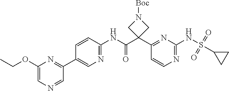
C1(C2(C(NC3=NC=C(C4=NC(OCC)=CN=C4)C=C3)=O)CN([Boc])C2)=NC(NS(=O)(=O)C2CC2)=NC=C1
